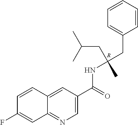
[R].C1=CC2=CC(C(=O)NC(CC3=CC=CC=C3)(CC(C)C)C)=CN=C2C=C1F
